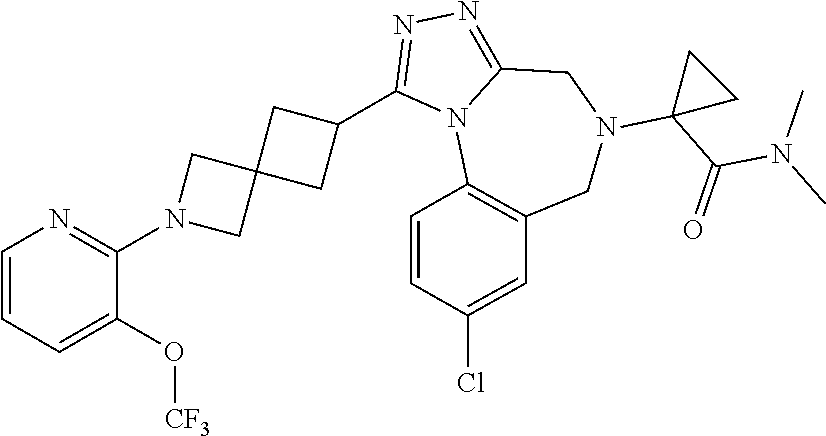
C1=CC=C(O[CF3])C(N2CC3(C2)CC(C2=NN=C4N2C2=C(CN(C5(C(N(C)C)=O)CC5)C4)C=C(Cl)C=C2)C3)=N1
